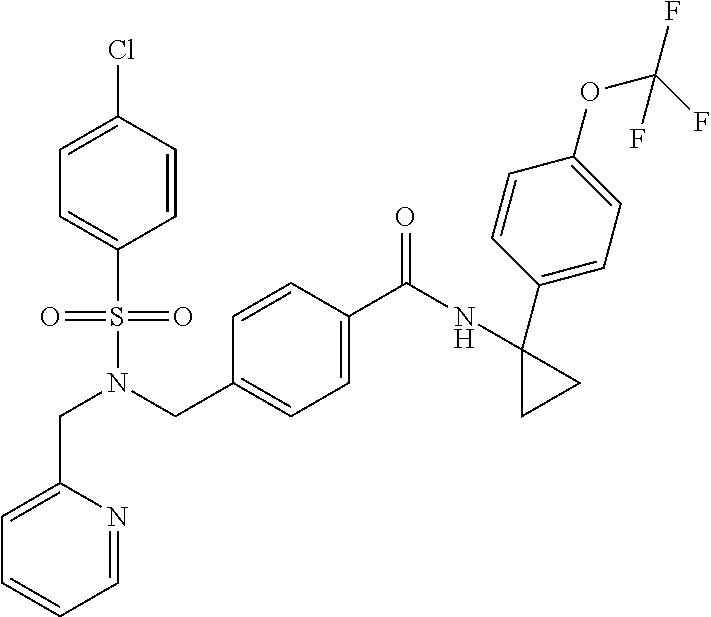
C1=CC(Cl)=CC=C1S(N(CC1=CC=C(C(=O)NC2(C3=CC=C(OC(F)(F)F)C=C3)CC2)C=C1)CC1=CC=CC=N1)(=O)=O
